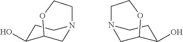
C1C2C(O)CCN1CCO2.C1C(O)C2CN(C1)CCO2
